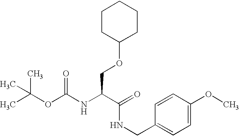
CC(OC(NC(C(NCC1=CC=C(OC)C=C1)=O)COC1CCCCC1)=O)(C)C
